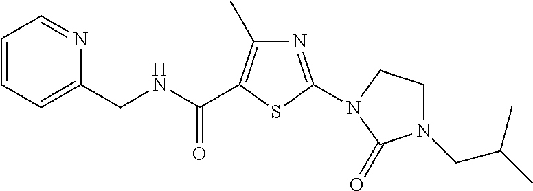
C1=CC=C(CNC(=O)C2=C(C)N=C(N3CCN(CC(C)C)C3=O)S2)N=C1
